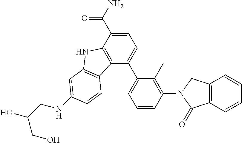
C1=C(C(N)=O)C2=C(C(C3=CC=CC(N4CC5=C(C=CC=C5)C4=O)=C3C)=C1)C1=C(N2)C=C(NCC(O)CO)C=C1
